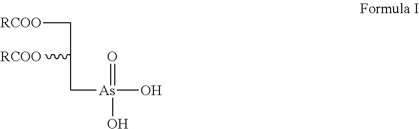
[RCOO]CC(C[As](O)(=O)O)[RCOO]
